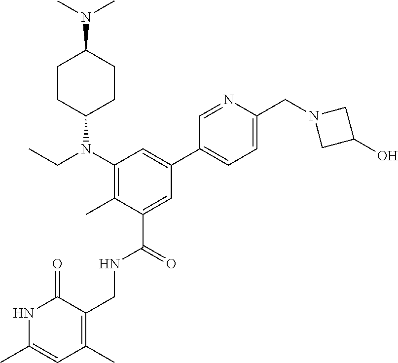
N1C(C)=CC(C)=C(CNC(C2=CC(C3=CC=C(CN4CC(O)C4)N=C3)=CC(N(CC)C3CCC(N(C)C)CC3)=C2C)=O)C1=O
